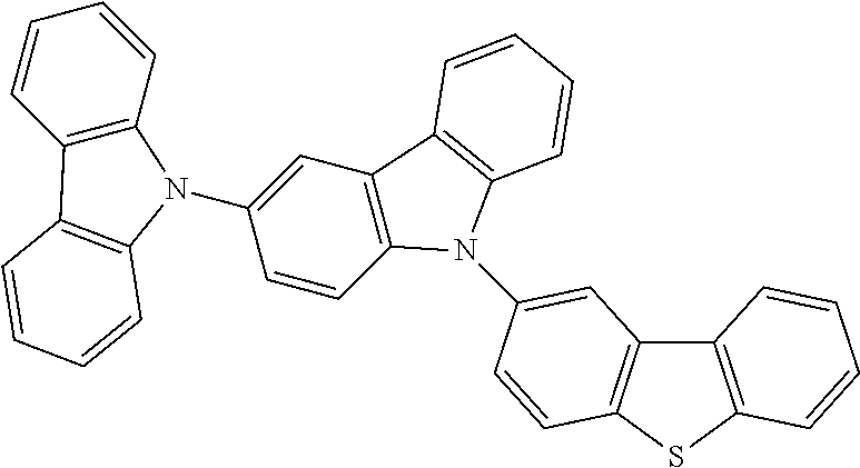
C1=CC2=C(C=C1)N(C1=CC3=C(C=C1)N(C1=CC4=C(SC5=C4C=CC=C5)C=C1)C1=C3C=CC=C1)C1=C2C=CC=C1
